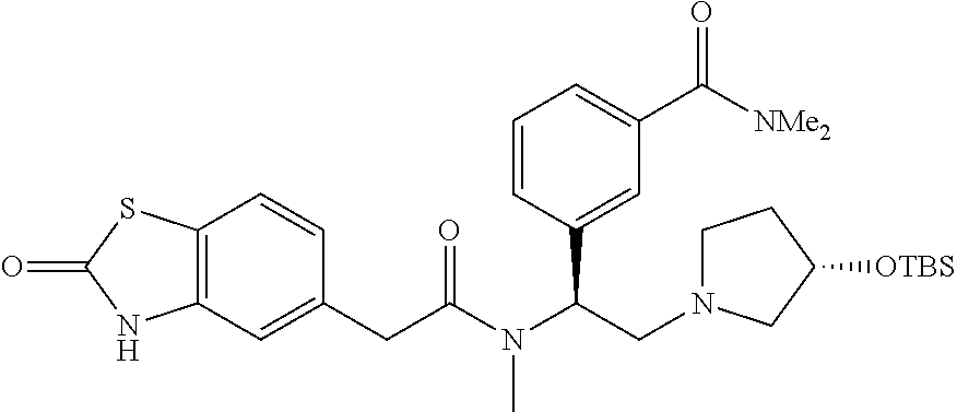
C12=C(C=C(CC(=O)N(C)C(C3=CC(C(=O)[NMe2])=CC=C3)CN3CCC([OTBS])C3)C=C1)NC(=O)S2
